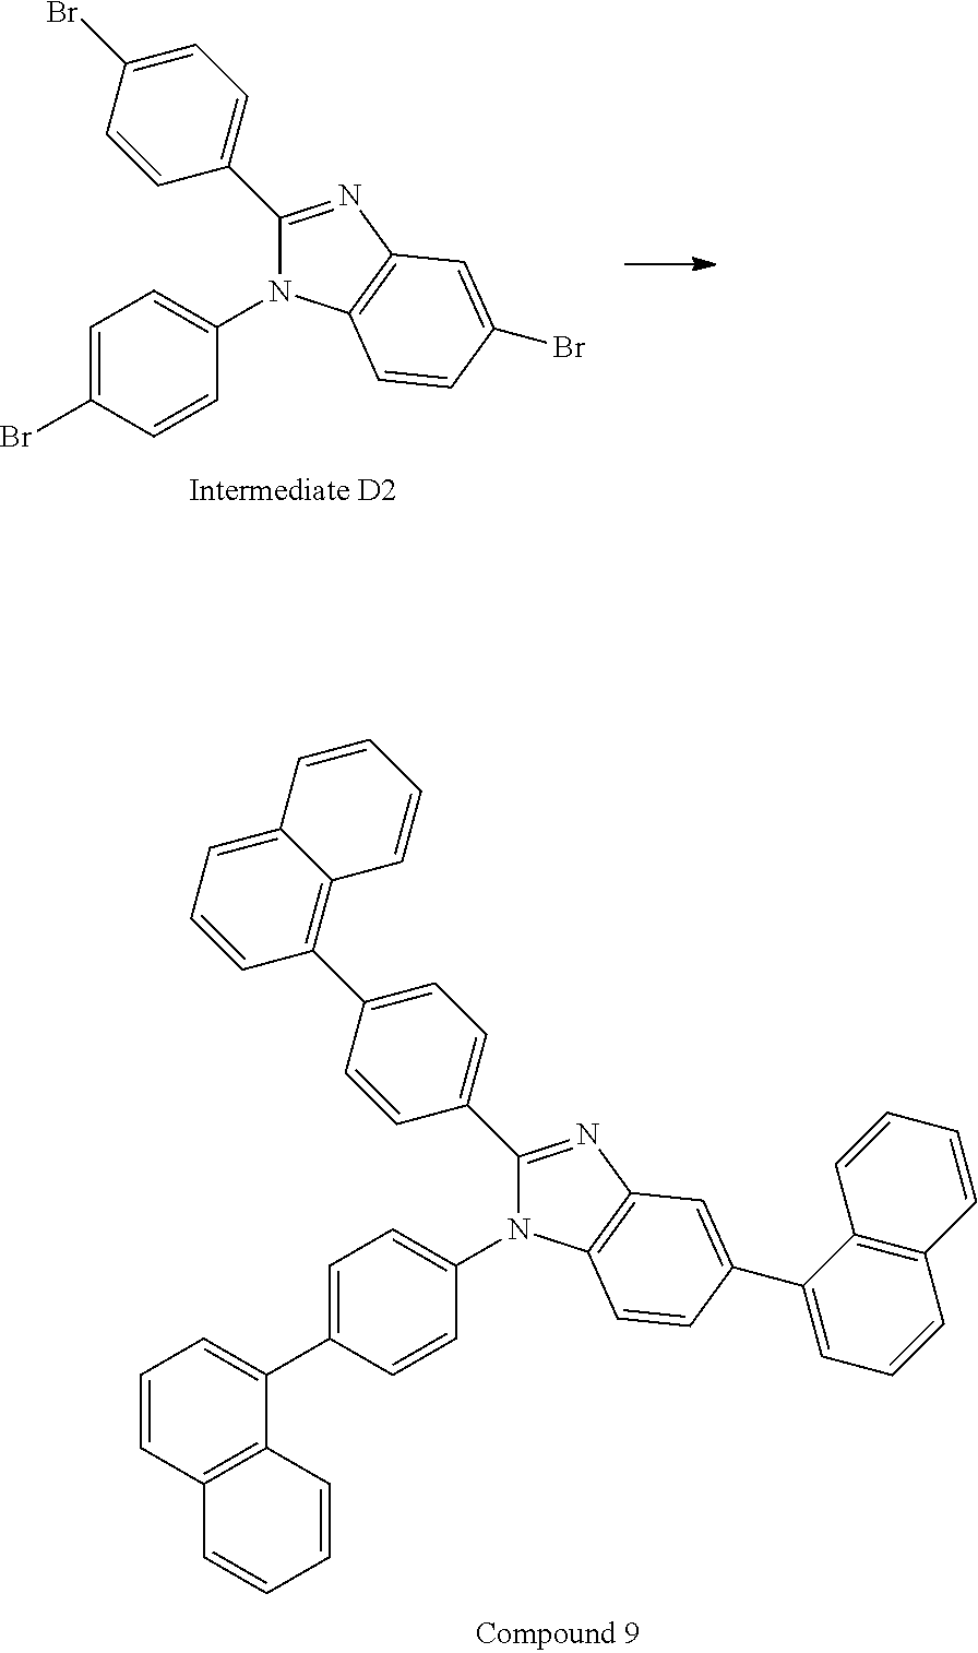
N1(C2=CC=C(C3=CC=CC4=C3C=CC=C4)C=C2)C2=C(N=C1C1=CC=C(C3=C4C(=CC=C3)C=CC=C4)C=C1)C=C(C1=CC=CC3=C1C=CC=C3)C=C2.C1=C(Br)C=CC(N2C(C3=CC=C(Br)C=C3)=NC3=C2C=CC(Br)=C3)=C1
